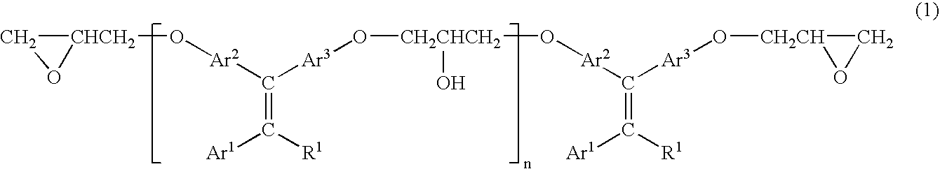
C1[CHCH2](O[Ar2]C([Ar3]O[CH2CHCH2](O[Ar2]C([Ar3]O[CH2CH]2CO2)=C([R1])[Ar1])O)=C([R1])[Ar1])O1
